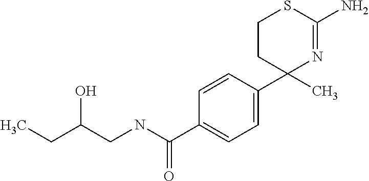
C1CC(C2=CC=C(C(NCC(CC)O)=O)C=C2)(C)N=C(N)S1
